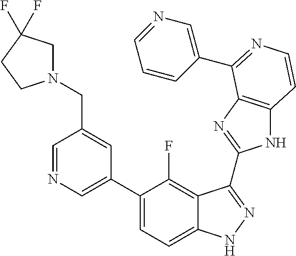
C1=C(C2=CC=C3C(=C2F)C(C2=NC4=C(N2)C=CN=C4C2=CN=CC=C2)=NN3)C=C(CN2CC(F)(F)CC2)C=N1
